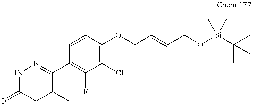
C1(C2=NNC(=O)CC2C)=C(F)C(Cl)=C(OCC=CCO[Si](C(C)(C)C)(C)C)C=C1
